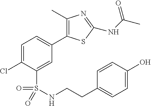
C1=C(Cl)C(S(=O)(=O)NCCC2=CC=C(O)C=C2)=CC(C2=C(C)N=C(NC(C)=O)S2)=C1
